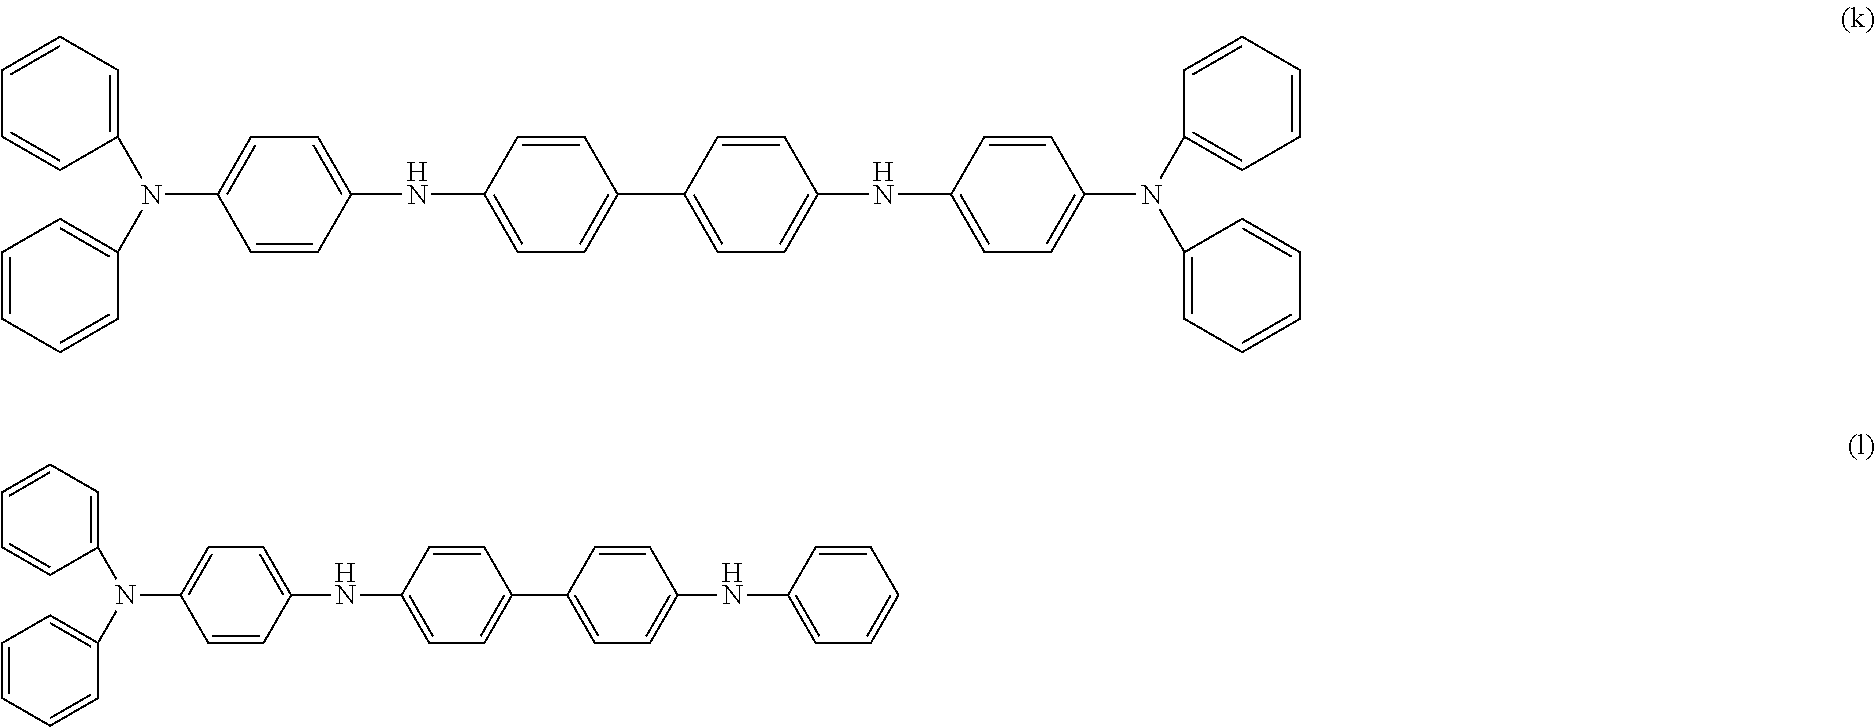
C1=C(NC2=CC=C(C3=CC=C(NC4=CC=C(N(C5=CC=CC=C5)C5=CC=CC=C5)C=C4)C=C3)C=C2)C=CC(N(C2=CC=CC=C2)C2=CC=CC=C2)=C1.C1=C(NC2=CC=C(C3=CC=C(NC4=CC=CC=C4)C=C3)C=C2)C=CC(N(C2=CC=CC=C2)C2=CC=CC=C2)=C1
